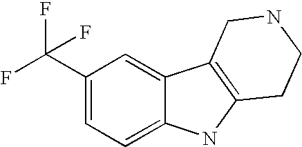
C1(C(F)(F)F)=CC=C2C(=C1)C1=C(N2)CCNC1
